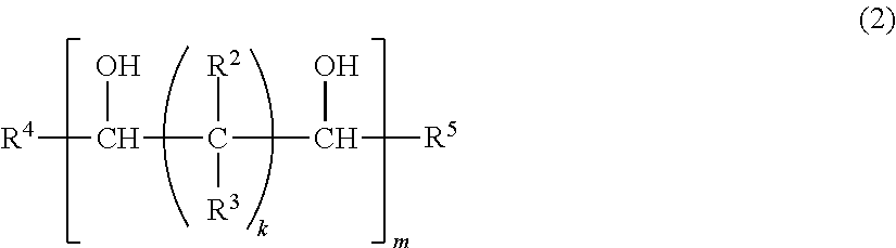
C([R4])(C(C([R5])O)([R2])[R3])O
